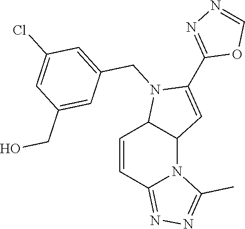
N12C3C(C=CC1=NN=C2C)N(CC1=CC(Cl)=CC(CO)=C1)C(C1=NN=CO1)=C3
